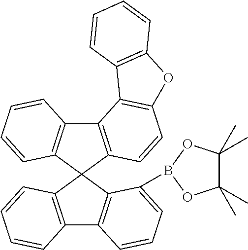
C12=C(C3(C4=C1C=CC=C4)C1=C(C4=C3C(B3OC(C)(C)C(C)(C)O3)=CC=C4)C=CC=C1)C=CC1=C2C2=C(O1)C=CC=C2
